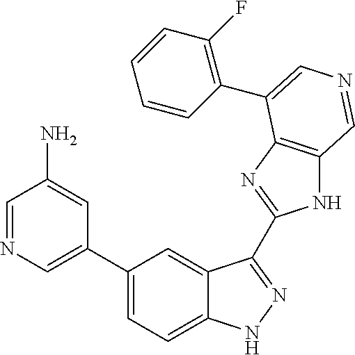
C1(C2=CN=CC(N)=C2)=CC=C2C(=C1)C(C1=NC3=C(N1)C=NC=C3C1=C(F)C=CC=C1)=NN2
